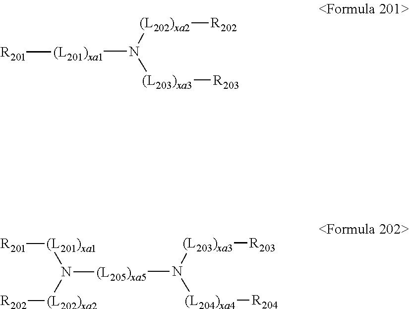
[(L201)xa1](N([(L202)xa2][R202])[(L203)xa3][R203])[R201].[(L205)xa5](N([(L203)xa3][R203])[(L204)xa4][R204])N([(L202)xa2][R202])[(L201)xa1][R201]
